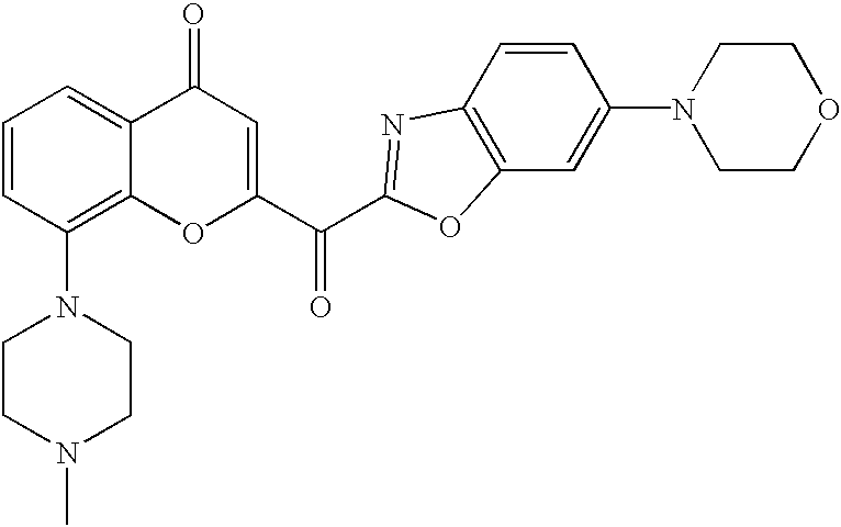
C1=CC(N2CCN(C)CC2)=C2C(=C1)C(=O)C=C(C(=O)C1=NC3=C(C=C(N4CCOCC4)C=C3)O1)O2
